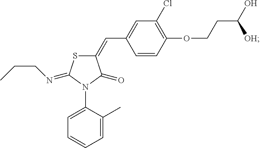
C1(=CC2=CC(Cl)=C(OCCC(O)[OH])C=C2)SC(=NCCC)N(C2=CC=CC=C2C)C1=O
